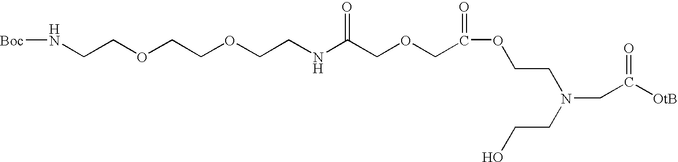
[Boc]NCCOCCOCCNC(COCC(OCCN(CCO)CC([OtB])=O)=O)=O
